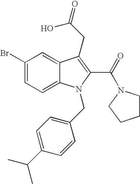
C1(Br)=CC=C2C(=C1)C(CC(=O)O)=C(C(=O)N1CCCC1)N2CC1=CC=C(C(C)C)C=C1
